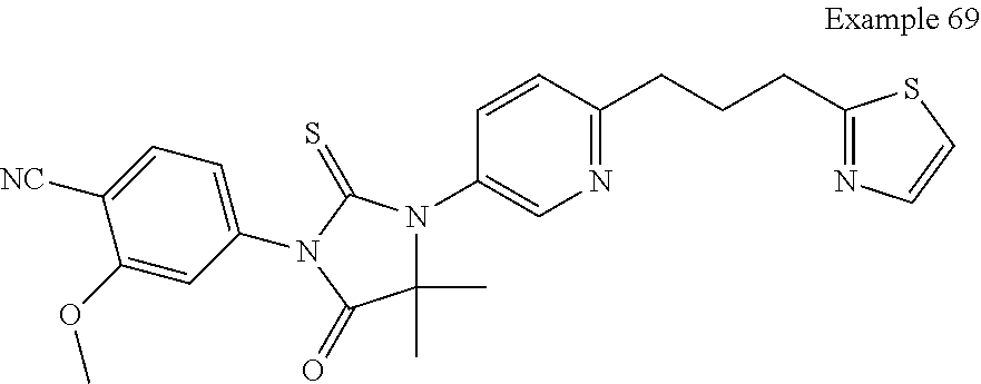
C1(OC)=CC(N2C(=S)N(C3=CN=C(CCCC4=NC=CS4)C=C3)C(C)(C)C2=O)=CC=C1[NC]
